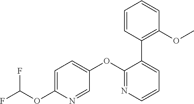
C1=C(OC(F)F)N=CC(OC2=NC=CC=C2C2=C(OC)C=CC=C2)=C1
